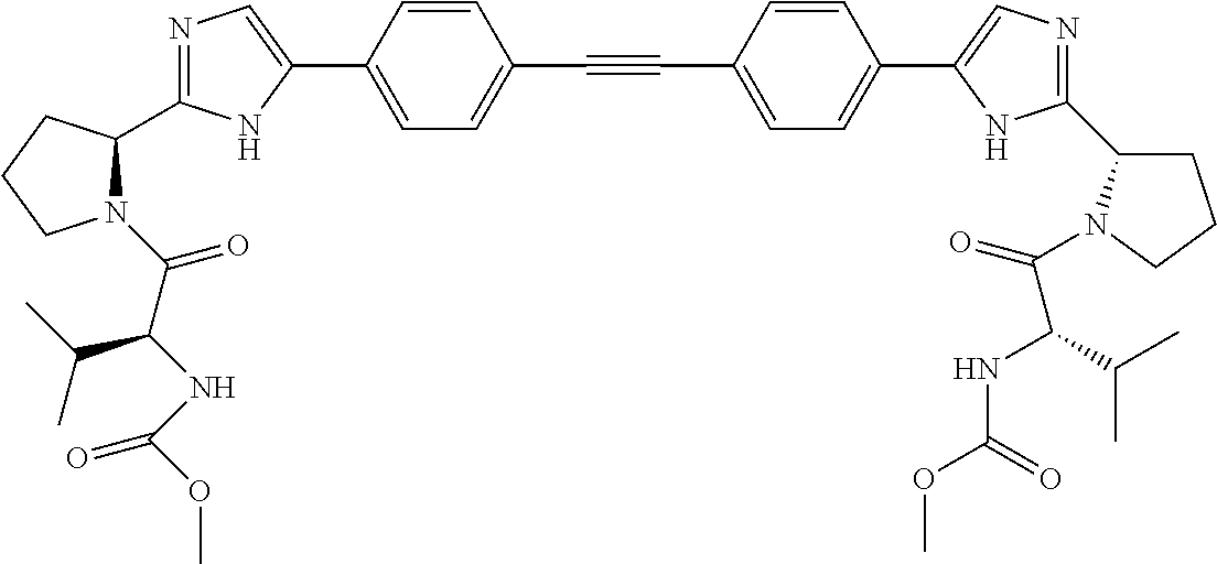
N1=C(C2N(C(C(NC(OC)=O)C(C)C)=O)CCC2)NC(C2=CC=C(C#CC3=CC=C(C4=CN=C(C5CCCN5C(=O)C(NC(=O)OC)C(C)C)N4)C=C3)C=C2)=C1
